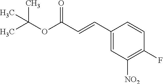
C1(C=CC(OC(C)(C)C)=O)=CC([NO2])=C(F)C=C1
